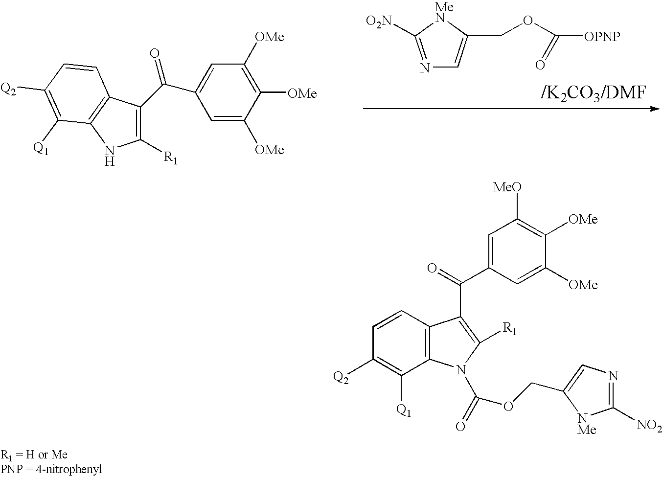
N1=C([O2N])[MeN]C(COC([OPNP])=O)=C1.C1([R1])=C(C(=O)C2=CC([OMe])=C([OMe])C([OMe])=C2)C2=C(N1)C([Q1])=C([Q2])C=C2.C12=C(N(C(=O)OCC3=CN=C([NO2])[NMe]3)C([R1])=C1C(C1=CC([MeO])=C([OMe])C([OMe])=C1)=O)C([Q1])=C([Q2])C=C2
